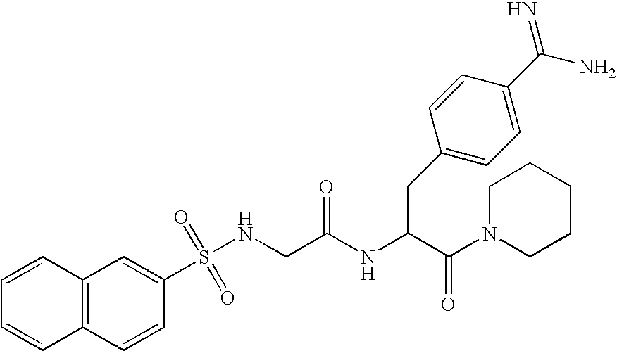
C12=C(C=CC(S(NCC(NC(C(N3CCCCC3)=O)CC3=CC=C(C(N)=N)C=C3)=O)(=O)=O)=C1)C=CC=C2
